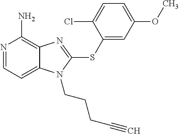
N1=CC=C2C(=C1N)N=C(SC1=CC(OC)=CC=C1Cl)N2CCCC#C
